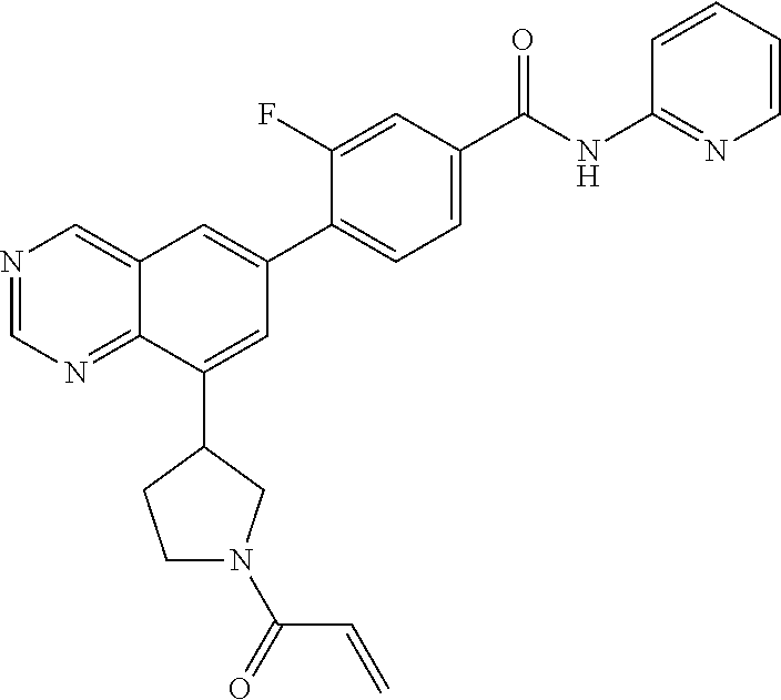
N1=CN=C2C(=C1)C=C(C1=CC=C(C(NC3=NC=CC=C3)=O)C=C1F)C=C2C1CCN(C(C=C)=O)C1
